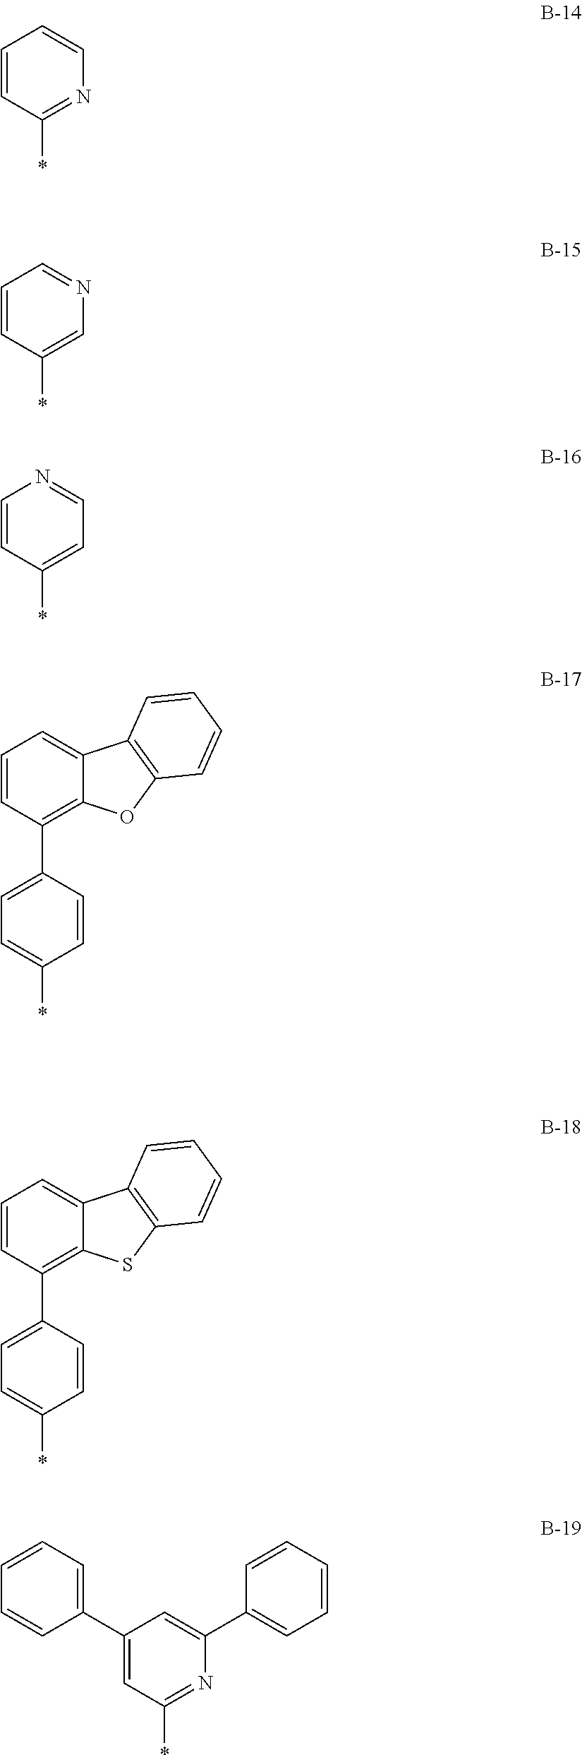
C1=CC(*)=NC=C1.C1=CC(*)=CN=C1.C1=CC(*)=CC=N1.C1=CC(C2=CC=C(*)C=C2)=C2C(=C1)C1=C(O2)C=CC=C1.C1=CC(C2=CC=C(*)C=C2)=C2C(=C1)C1=C(S2)C=CC=C1.C1(C2=CC=CC=C2)=CC(*)=NC(C2=CC=CC=C2)=C1
